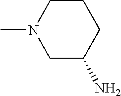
C1CN(C)CC(N)C1
